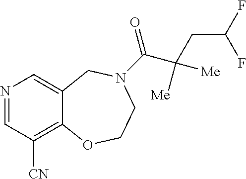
N1=CC([CN])=C2C(=C1)CN(C(=O)C([Me])([Me])CC(F)F)CCO2
